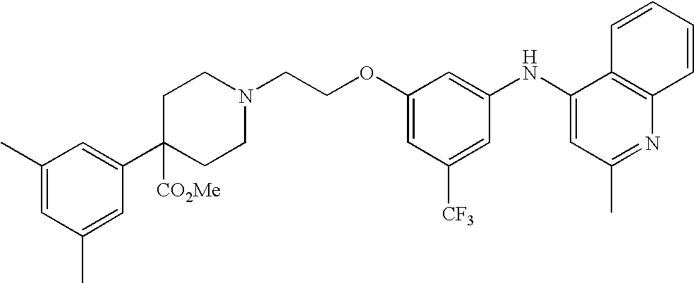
N1(CCOC2=CC([CF3])=CC(NC3=CC(C)=NC4=C3C=CC=C4)=C2)CCC(C2=CC(C)=CC(C)=C2)([CO2Me])CC1
